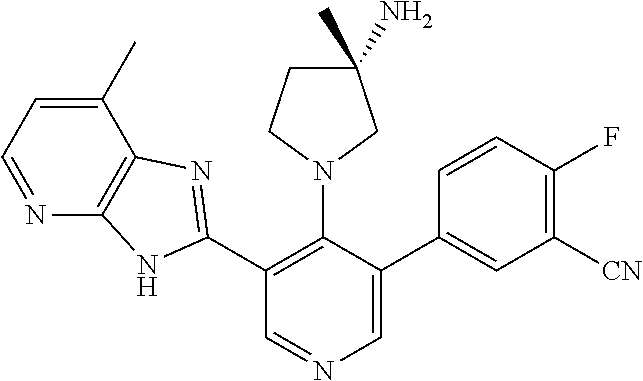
C1(C2=NC3=C(N2)N=CC=C3C)=C(N2CC(C)(N)CC2)C(C2=CC([CN])=C(F)C=C2)=CN=C1
